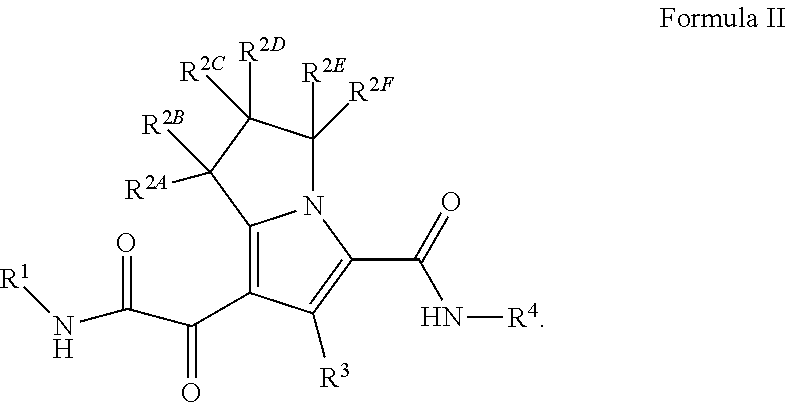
C12=C(C(C(=O)N[R1])=O)C([R3])=C(C(=O)N[R4])N1C([R2E])([R2F])C([R2D])([R2C])C2([R2B])[R2A]
